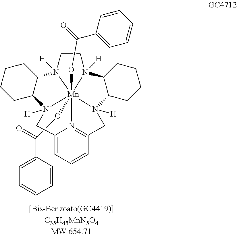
C(O[Mn]1234(OC(=O)C5=CC=CC=C5)N5([H])CCN1([H])C1CCCCC1N2([H])CC1=CC=CC(=N13)CN4([H])C1C5CCCC1)(C1=CC=CC=C1)=O
